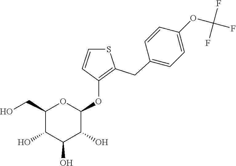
C1(CO)C(O)C(O)C(O)C(OC2=C(CC3=CC=C(OC(F)(F)F)C=C3)SC=C2)O1
